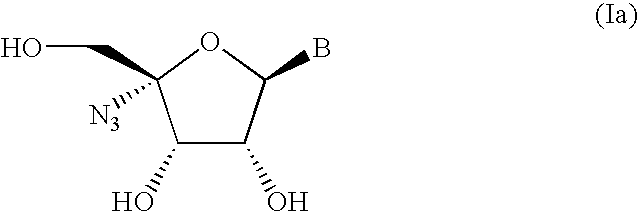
C1(O)C(O)C(B)OC1(CO)[N3]
